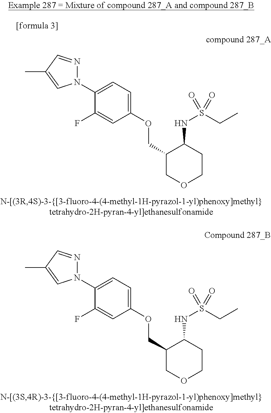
C1(F)=CC(OCC2COCCC2NS(CC)(=O)=O)=CC=C1N1N=CC(C)=C1.C1(F)=CC(OCC2COCCC2NS(CC)(=O)=O)=CC=C1N1N=CC(C)=C1
